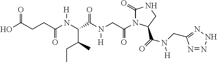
C1(=O)N(C(CN(C(C(N(C(CCC(O)=O)=O)[H])C(CC)C)=O)[H])=O)C(C(=O)N(CC2=NNN=N2)[H])CN1
